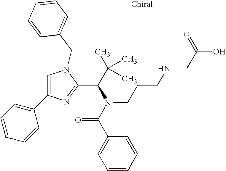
C1=C(C2=CC=CC=C2)N=C(C(C(C)(C)C)N(C(C2=CC=CC=C2)=O)CCCNCC(O)=O)N1CC1=CC=CC=C1
